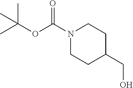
N1(C(OC(C)(C)C)=O)CCC(CO)CC1
